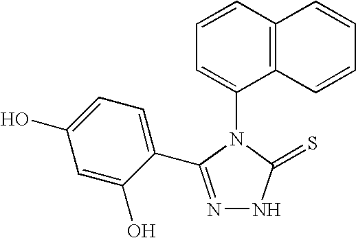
N1=C(C2=CC=C(O)C=C2O)N(C2=CC=CC3=C2C=CC=C3)C(=S)N1
